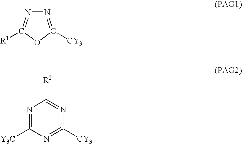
N1=C([CY3])OC([R1])=N1.N1=C([Y3C])N=C([CY3])N=C1[R2]
